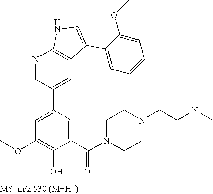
N1=CC(C2=CC(OC)=C(O)C(C(N3CCN(CCN(C)C)CC3)=O)=C2)=CC2=C1NC=C2C1=CC=CC=C1OC
